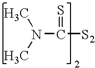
CN(C)C(=S)[S2]
